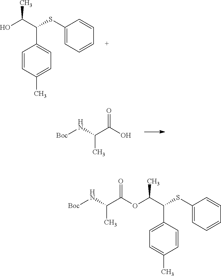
C1(SC(C(O)C)C2=CC=C(C)C=C2)=CC=CC=C1.OC(C(N[Boc])C)=O.C(C(N[Boc])C)(=O)OC(C(SC1=CC=CC=C1)C1=CC=C(C)C=C1)C
